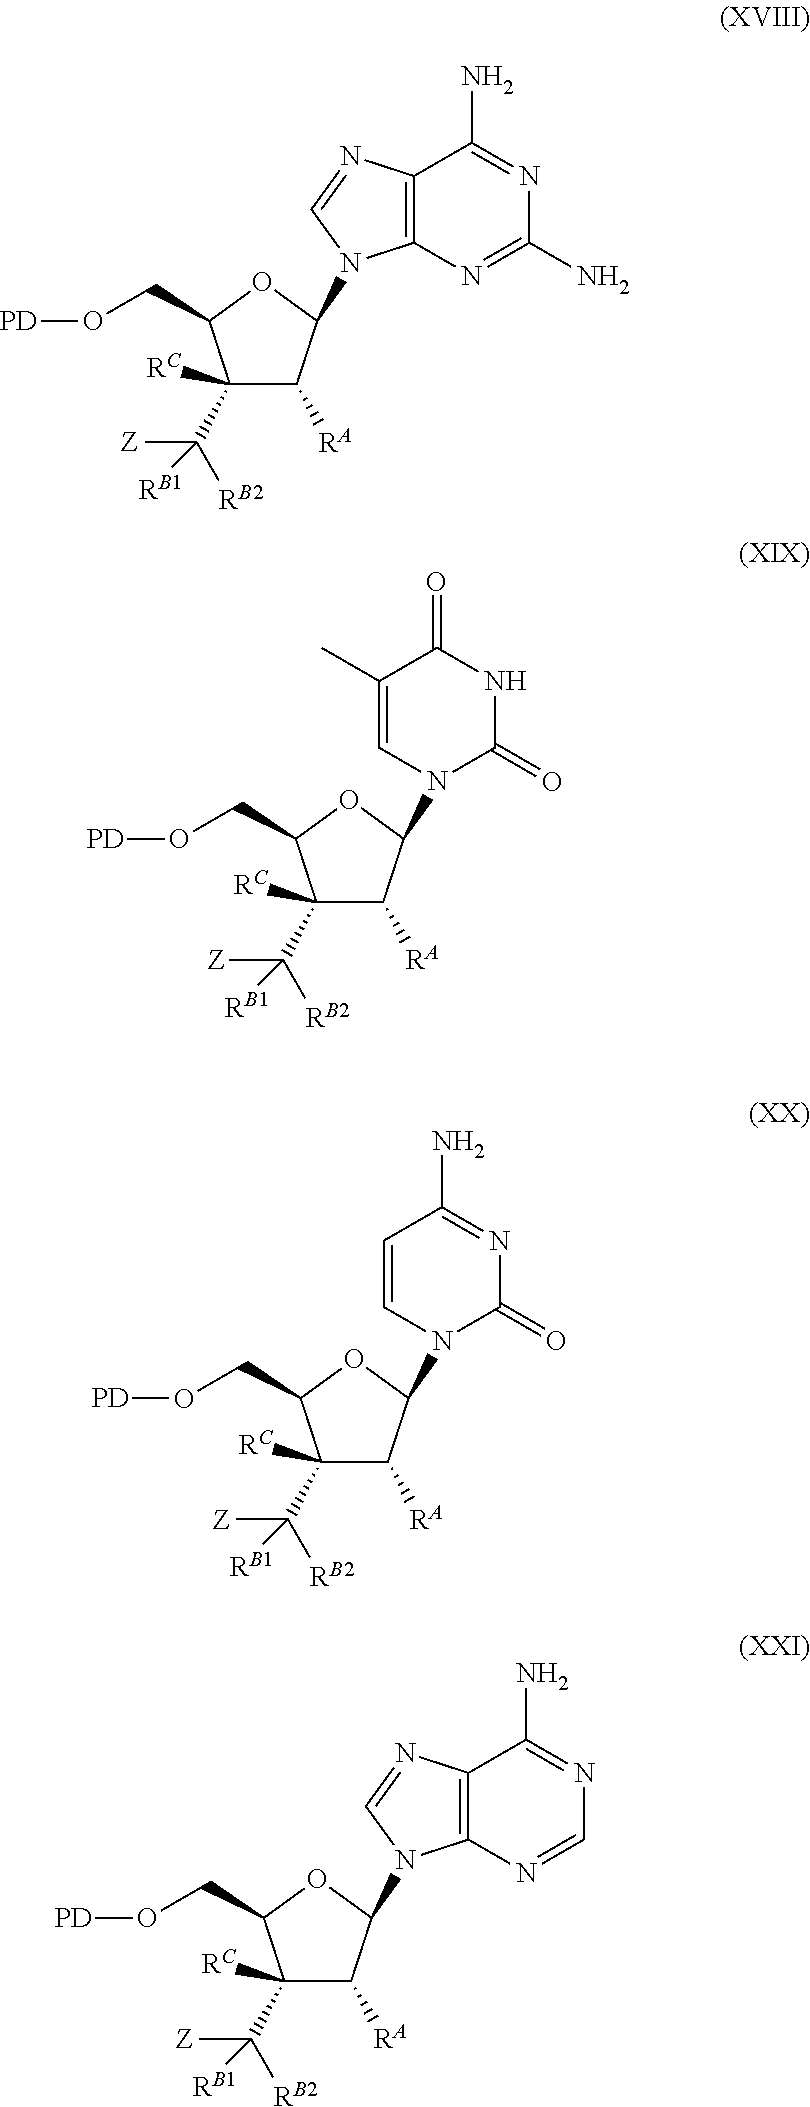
C1(C)=CN(C2C([RA])C(C([Z])([RB2])[RB1])([RC])C(CO[PD])O2)C(=O)NC1=O.C12=C(N=C(N)N=C1N)N(C1C([RA])C(C([Z])([RB2])[RB1])([RC])C(CO[PD])O1)C=N2.C1=CN(C2C([RA])C(C([Z])([RB2])[RB1])([RC])C(CO[PD])O2)C(=O)N=C1N.C12=C(N=CN=C1N)N(C1C([RA])C(C([Z])([RB2])[RB1])([RC])C(CO[PD])O1)C=N2
